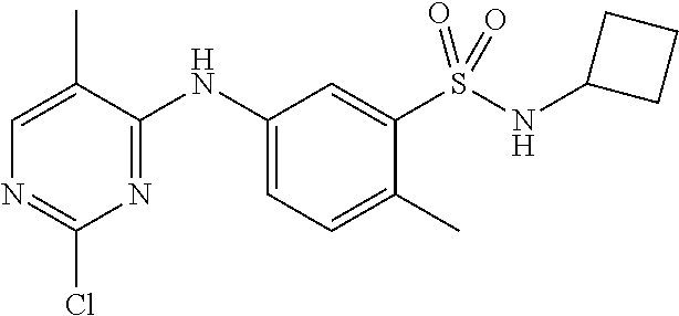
N(C1=CC=C(C)C(S(NC2CCC2)(=O)=O)=C1)C1=NC(Cl)=NC=C1C
